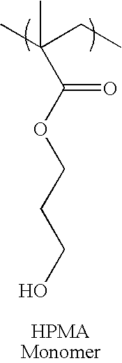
CC(CC)(C)C(=O)OCCCO
